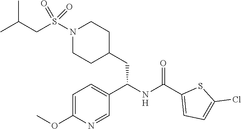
C(CS(N1CCC(CC(C2=CC=C(OC)N=C2)NC(=O)C2=CC=C(Cl)S2)CC1)(=O)=O)(C)C.[H]
